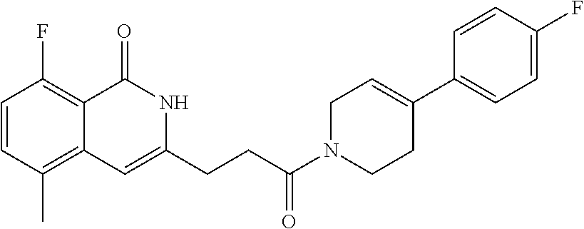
C1=CC(C)=C2C(=C1F)C(=O)NC(CCC(N1CCC(C3=CC=C(F)C=C3)=CC1)=O)=C2
